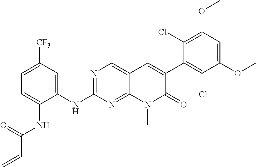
N(C1=NC=C2C(=N1)N(C)C(=O)C(C1=C(Cl)C(OC)=CC(OC)=C1Cl)=C2)C1=CC([CF3])=CC=C1NC(C=C)=O
